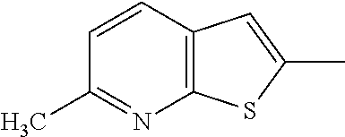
C1=CC2=C(N=C1C)SC(C)=C2
